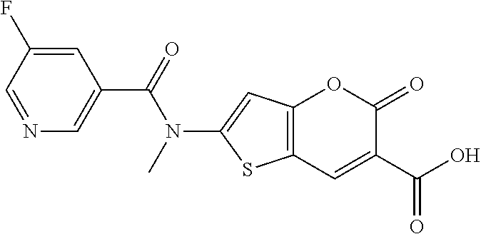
C12=C(C=C(C(=O)O)C(=O)O1)SC(N(C(C1=CN=CC(F)=C1)=O)C)=C2
